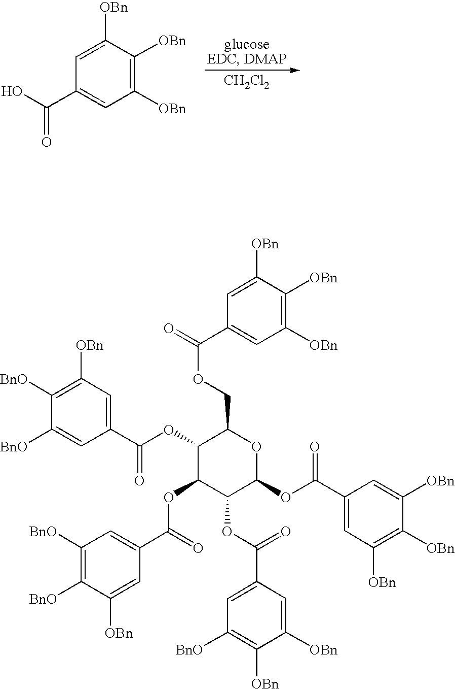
[CH2Cl2].C1([OBn])=C([OBn])C([OBn])=CC(C(O)=O)=C1.C1(C(OC2C(OC(C3=CC([BnO])=C([BnO])C([OBn])=C3)=O)C(OC(C3=CC([BnO])=C([OBn])C([OBn])=C3)=O)C(OC(C3=CC([OBn])=C([OBn])C([OBn])=C3)=O)OC2COC(=O)C2=CC([OBn])=C([OBn])C([OBn])=C2)=O)=CC([OBn])=C([BnO])C([BnO])=C1
